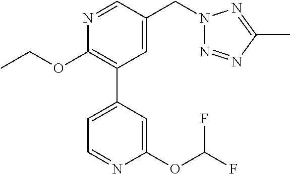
C1(OCC)=C(C2=CC=NC(OC(F)F)=C2)C=C(CN2N=NC(C)=N2)C=N1
